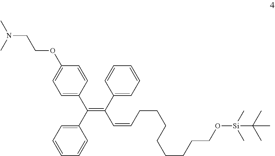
C1(C(C2=CC=C(OCCN(C)C)C=C2)=C(C2=CC=CC=C2)C=CCCCCCCCCO[Si](C(C)(C)C)(C)C)=CC=CC=C1
